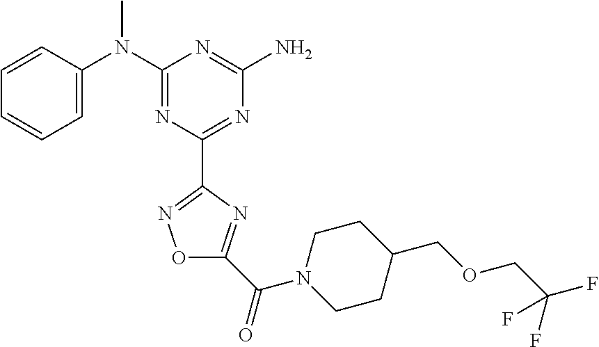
C1=CC(N(C2=NC(C3=NOC(C(=O)N4CCC(COCC(F)(F)F)CC4)=N3)=NC(N)=N2)C)=CC=C1
